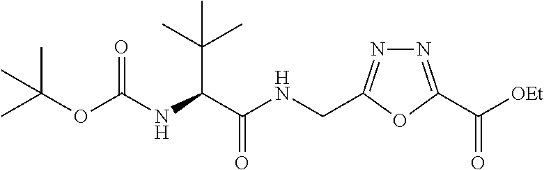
N1=C(C([OEt])=O)OC(CNC(C(NC(OC(C)(C)C)=O)C(C)(C)C)=O)=N1
